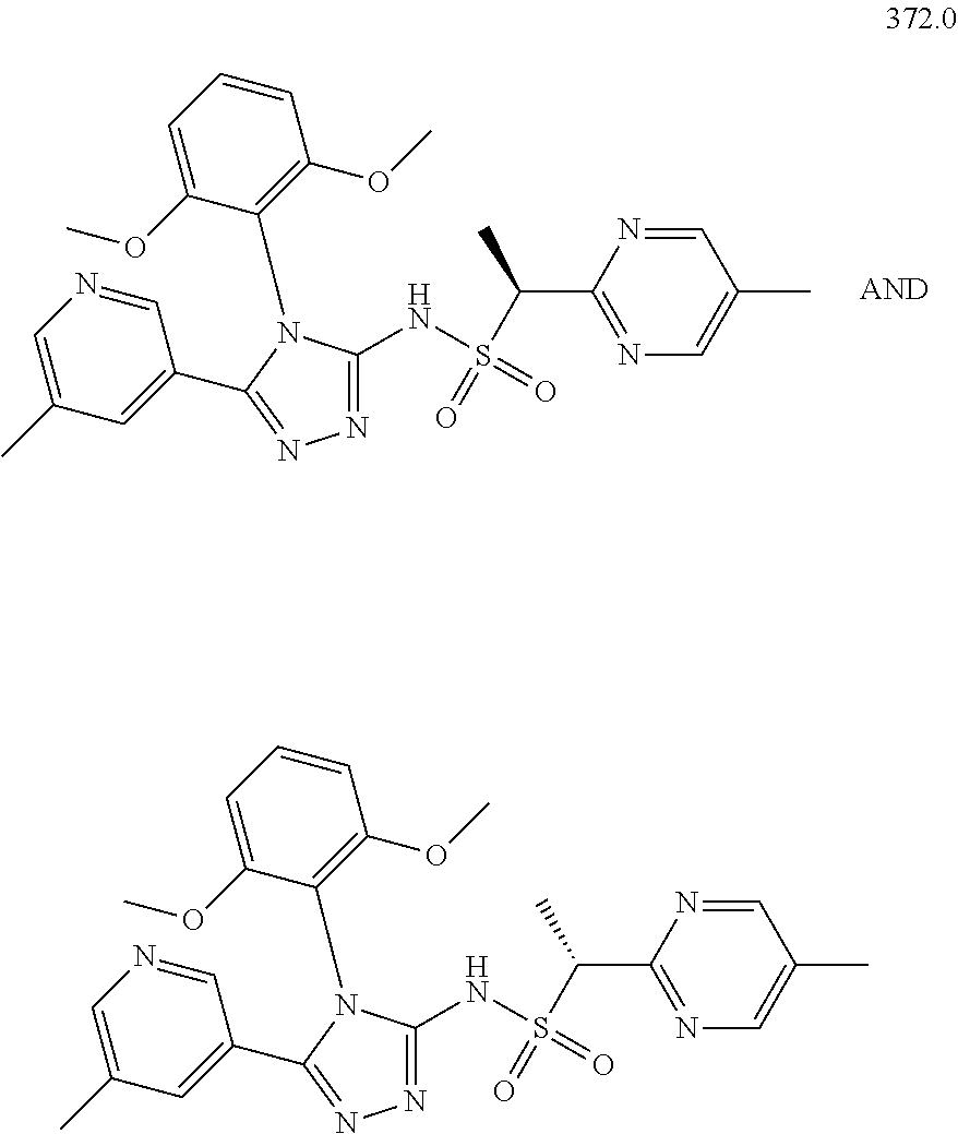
C1=C(OC)C(N2C(NS(C(C3=NC=C(C)C=N3)C)(=O)=O)=NN=C2C2=CC(C)=CN=C2)=C(OC)C=C1.C1=C(OC)C(N2C(NS(C(C3=NC=C(C)C=N3)C)(=O)=O)=NN=C2C2=CC(C)=CN=C2)=C(OC)C=C1
